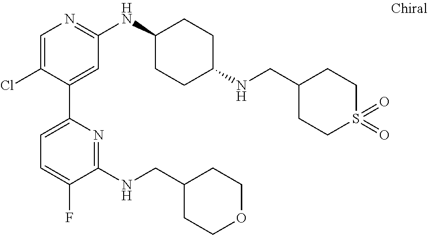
C1=C(Cl)C(C2=CC=C(F)C(NCC3CCOCC3)=N2)=CC(NC2CCC(NCC3CCS(=O)(=O)CC3)CC2)=N1
